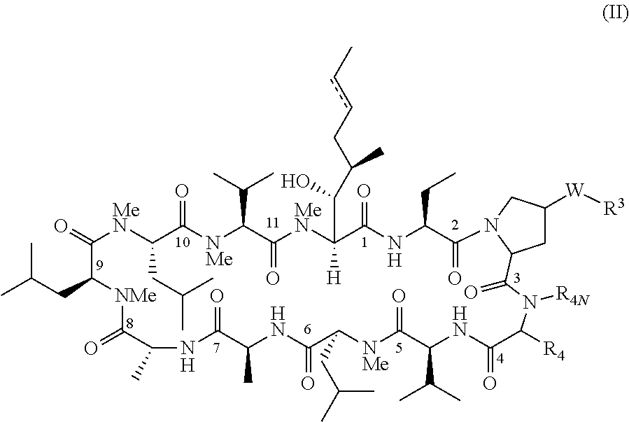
CC(CC1[NMe]C(=O)C(C)NC(=O)C(C)NC(=O)C(CC(C)C)[NMe]C(=O)C(C(C)C)NC(=O)C([R4])N([R4N])C(=O)C2CC([W][R3])CN2C(=O)C(CC)NC(=O)C([H])(C(O)C(CccC)C)[MeN]C(=O)C(C(C)C)[NMe]C(=O)C(CC(C)C)[MeN]C1=O)C
